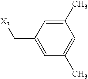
C1(C[X3])=CC(C)=CC(C)=C1
